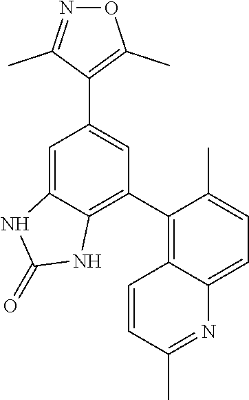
C1(C2=C3C(=CC=C2C)N=C(C)C=C3)=C2C(=CC(C3=C(C)ON=C3C)=C1)NC(=O)N2
